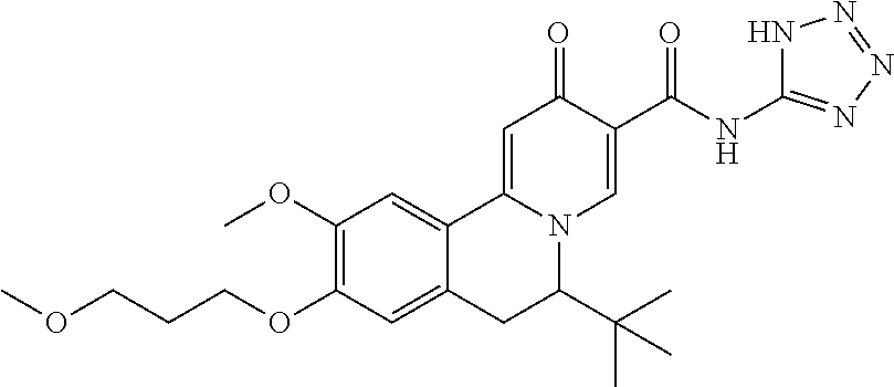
C1(OC)=C(OCCCOC)C=C2C(=C1)C1=CC(=O)C(C(NC3=NN=NN3)=O)=CN1C(C(C)(C)C)C2
